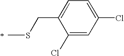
C1(Cl)=CC(Cl)=CC=C1CSC
